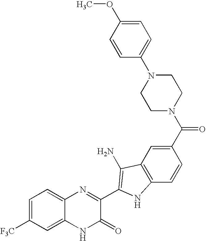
C1=C2C(=CC=C1[F3C])N=C(C1=C(N)C3=C(C=CC(C(N4CCN(C5=CC=C(OC)C=C5)CC4)=O)=C3)N1)C(=O)N2
